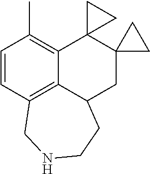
C1=CC2=C3C(=C1C)C1(C4(CC3CCNC2)CC4)CC1
